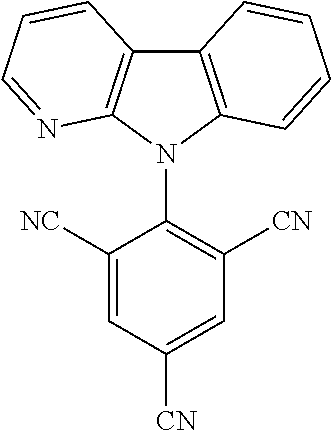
C12=C(N(C3=C([CN])C=C([CN])C=C3[NC])C3=C1C=CC=N3)C=CC=C2
